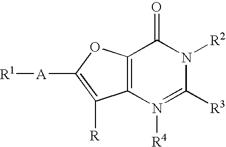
C12=C(OC([A][R1])=C1[R])C(=O)N([R2])C([R3])=N2[R4]
